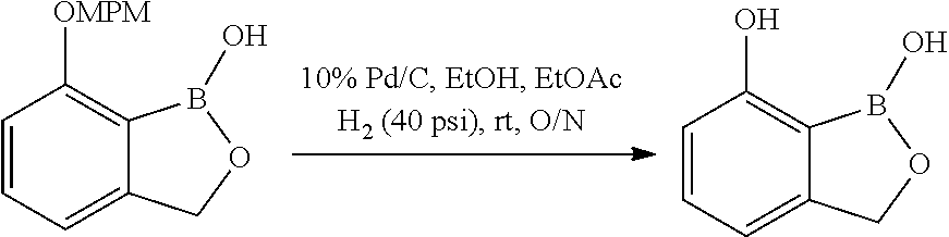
C1=CC=C2C(=C1[OMPM])B(O)OC2.C1=CC=C2C(=C1O)B(O)OC2
